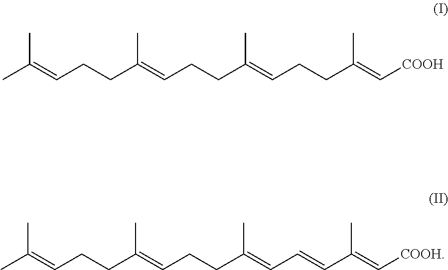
CC(=CCCC(=CCCC(=CCCC(C)=C[COOH])C)C)C.CC(=CCCC(=CCCC(=CC=CC(C)=C[COOH])C)C)C
